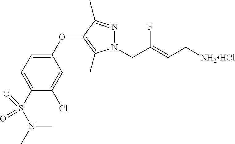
C1(OC2=C(C)N(CC(=CC[NH2HCl])F)N=C2C)=CC=C(S(N(C)C)(=O)=O)C(Cl)=C1
